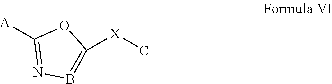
B1=C([X]C)OC([A])=N1
